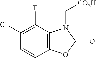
C1=CC2=C(C(F)=C1Cl)N(C[CO2H])C(=O)O2
